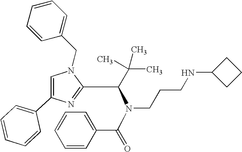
C1=C(C2=CC=CC=C2)N=C(C(C(C)(C)C)N(C(=O)C2=CC=CC=C2)CCCNC2CCC2)N1CC1=CC=CC=C1
